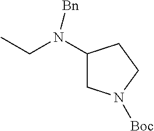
C1(N(CC)[Bn])CN([Boc])CC1
